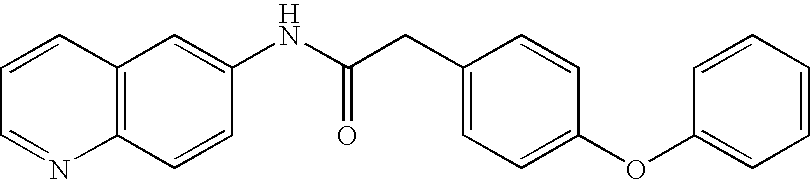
C12=C(C=C(NC(CC3=CC=C(OC4=CC=CC=C4)C=C3)=O)C=C1)C=CC=N2
